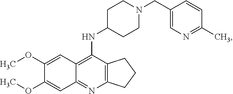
C12=C(N=C3C(=C1NC1CCN(CC4=CN=C(C)C=C4)CC1)C=C(OC)C(OC)=C3)CCC2
